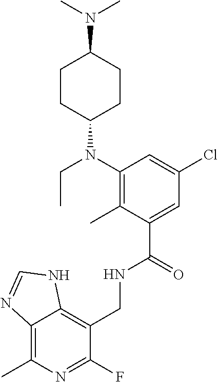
C1(CNC(C2=CC(Cl)=CC(N(C3CCC(N(C)C)CC3)CC)=C2C)=O)=C2C(=C(C)N=C1F)N=CN2
